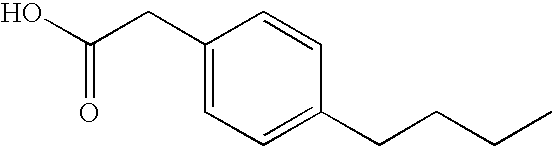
C1(CC(O)=O)=CC=C(CCCC)C=C1
